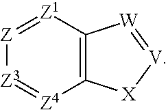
[X]1[V]=[W]C2=C1[Z4]=[Z3][Z]=[Z1]2
